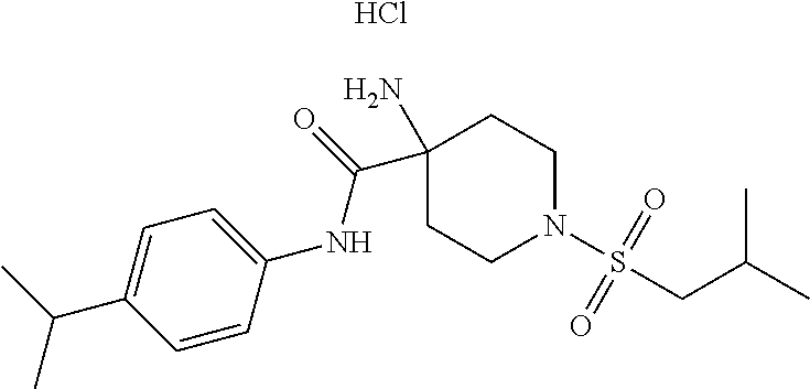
CC(C1=CC=C(NC(=O)C2(N)CCN(S(CC(C)C)(=O)=O)CC2)C=C1)C.Cl
